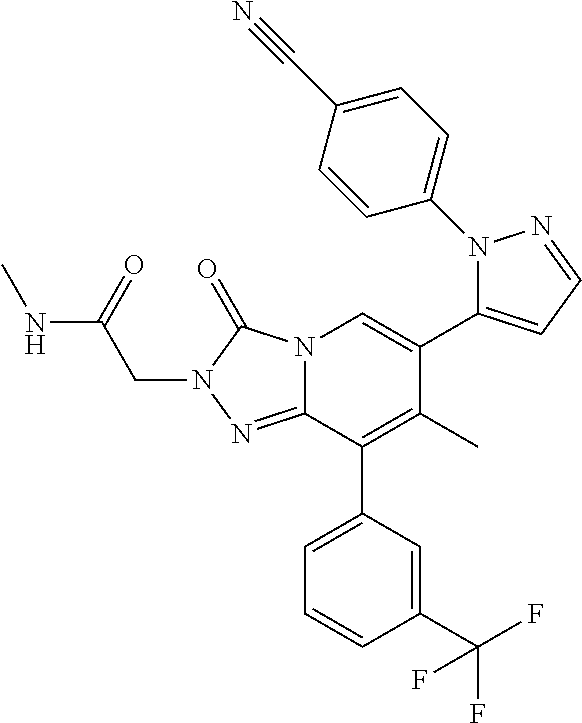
N12C(=NN(CC(NC)=O)C1=O)C(C1=CC=CC(C(F)(F)F)=C1)=C(C)C(C1=CC=NN1C1=CC=C(C#N)C=C1)=C2
